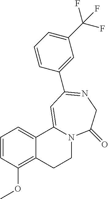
C1=CC(OC)=C2C(=C1)C1=CC(C3=CC(C(F)(F)F)=CC=C3)=NCC(=O)N1CC2
